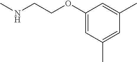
CNCCOC1=CC(C)=CC(C)=C1
